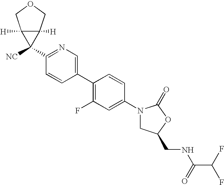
C1(N2CC(CNC(C(F)F)=O)OC2=O)=CC(F)=C(C2=CN=C(C3([NC])C4([H])C3([H])COC4)C=C2)C=C1
